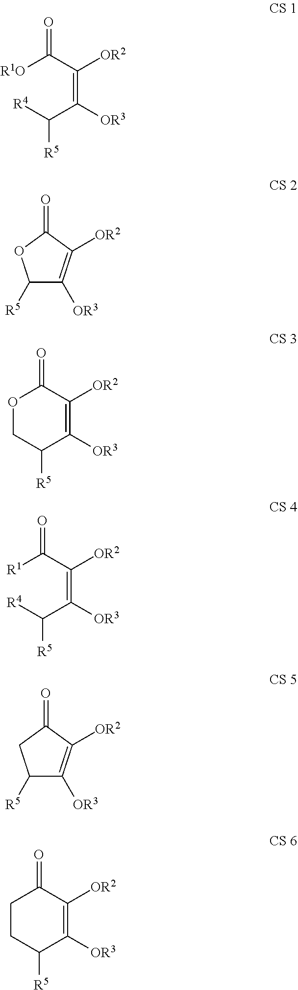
[R1O]C(C(=C(C([R4])[R5])[OR3])[OR2])=O.C1([R5])C([OR3])=C([OR2])C(=O)O1.O1CC([R5])C([OR3])=C([OR2])C1=O.[R1]C(C(=C(C([R4])[R5])[OR3])[OR2])=O.C1([R5])C([OR3])=C([OR2])C(=O)C1.C1CC([R5])C([OR3])=C([OR2])C1=O
